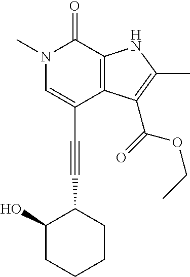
C(C1=CN(C)C(=O)C2=C1C(C(=O)OCC)=C(C)N2)#CC1C(O)CCCC1
